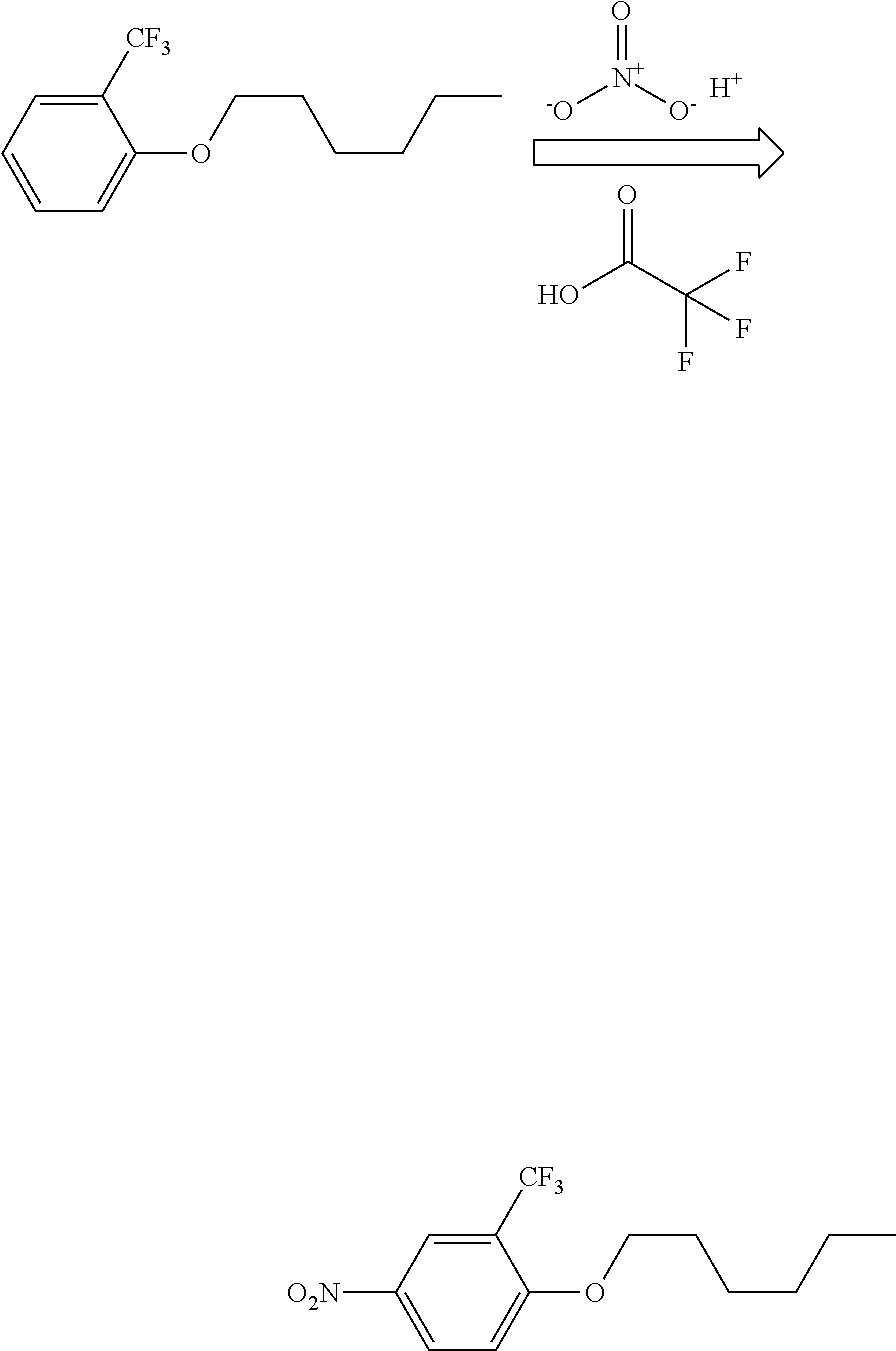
[-O][N+]([O-])=O.[H].FC(C(O)=O)(F)F.C1=C(OCCCCCC)C([CF3])=CC=C1.C1=C(OCCCCCC)C([CF3])=CC([O2N])=C1
